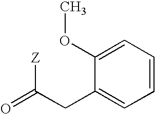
O=C([Z])CC1=CC=CC=C1OC
